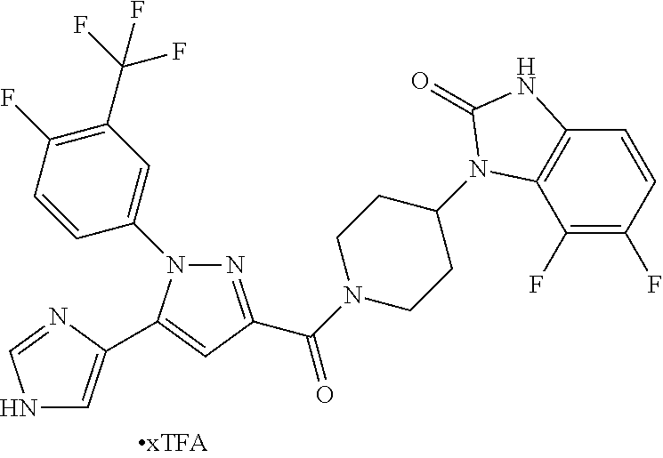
N1=C(C(=O)N2CCC(N3C4=C(C=CC(F)=C4F)NC3=O)CC2)C=C(C2=CNC=N2)N1C1=CC(C(F)(F)F)=C(F)C=C1
